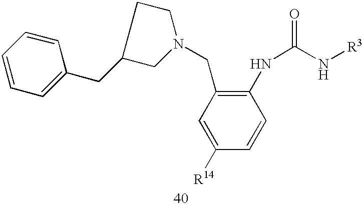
C1(CC2=CC=CC=C2)CN(CC2=C(NC(N[R3])=O)C=CC([R14])=C2)CC1
